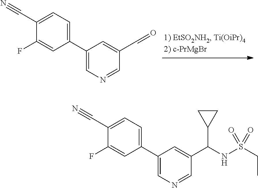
C1(C2=CN=CC(C=O)=C2)=CC=C(C#N)C(F)=C1.C1(C2=CN=CC(C(NS(CC)(=O)=O)C3CC3)=C2)=CC=C(C#N)C(F)=C1
